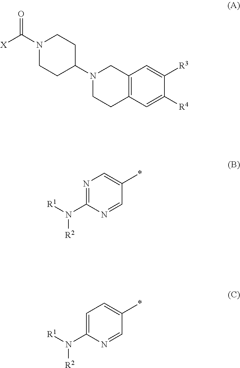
C1=C([R3])C([R4])=CC2=C1CN(C1CCN(C(=O)[X])CC1)CC2.[R1]N([R2])C1=NC=C(*)C=N1.C1(*)=CC=C(N([R1])[R2])N=C1
